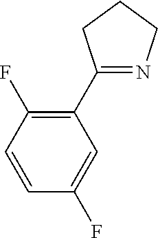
C1(C2=NCCC2)=C(F)C=CC(F)=C1
